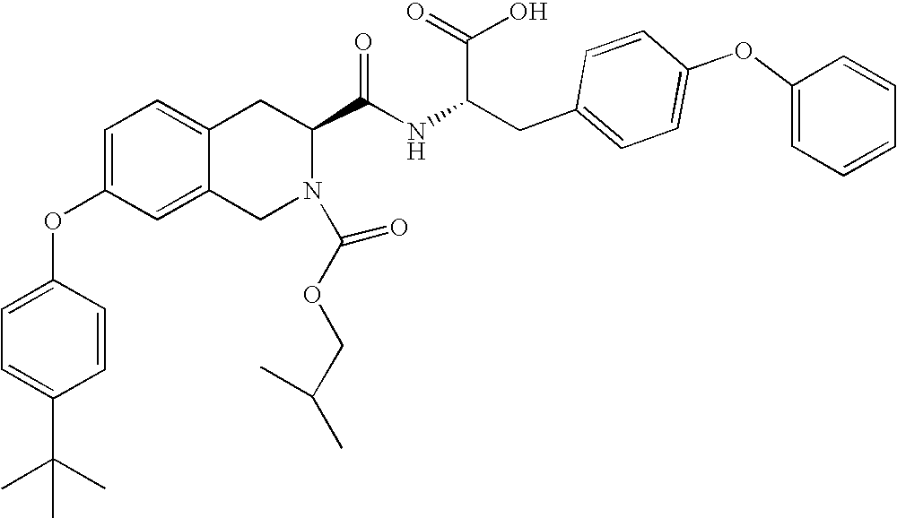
C12=CC=C(OC3=CC=C(C(C)(C)C)C=C3)C=C1CN(C(=O)OCC(C)C)C(C(NC(CC1=CC=C(OC3=CC=CC=C3)C=C1)C(=O)O)=O)C2
